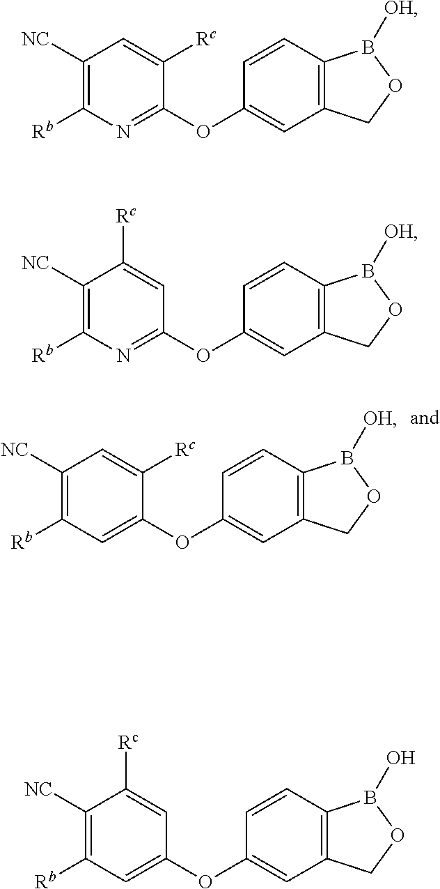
C1([NC])=C([Rb])C=C(OC2=CC3=C(C=C2)B([OH])OC3)C([Rc])=C1.C1([NC])=C([Rb])N=C(OC2=CC3=C(C=C2)B([OH])OC3)C([Rc])=C1.C1([NC])=C([Rb])N=C(OC2=CC3=C(C=C2)B([OH])OC3)C=C1[Rc].C1([NC])=C([Rb])C=C(OC2=CC3=C(C=C2)B(O)OC3)C=C1[Rc]
